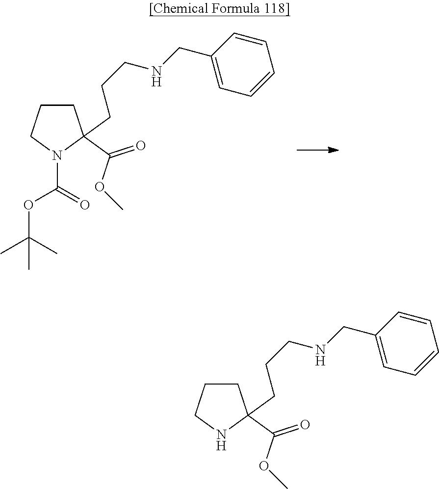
C1CC(C(OC)=O)(CCCNCC2=CC=CC=C2)N(C(OC(C)(C)C)=O)C1.C1CC(C(OC)=O)(CCCNCC2=CC=CC=C2)NC1
